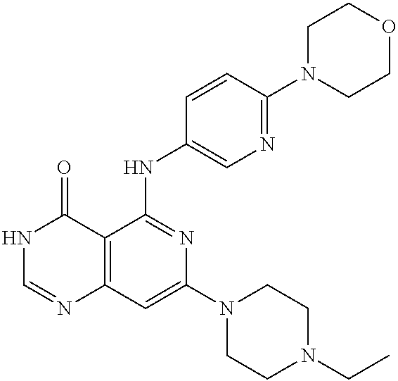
C12=C(C=C(N3CCN(CC)CC3)N=C1NC1=CN=C(N3CCOCC3)C=C1)N=CNC2=O
